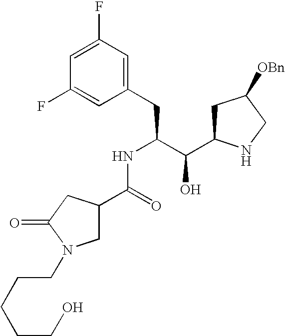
C1(F)=CC(F)=CC(CC(C(C2CC([OBn])CN2)O)NC(C2CN(CCCCCO)C(=O)C2)=O)=C1
